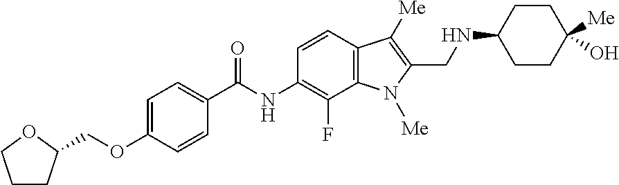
C1CC(COC2=CC=C(C(NC3=C(F)C4=C(C=C3)C([Me])=C(CNC3CCC([Me])(O)CC3)N4[Me])=O)C=C2)OC1
